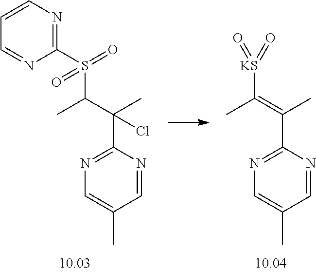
C1(S(C(C(C)(C2=NC=C(C)C=N2)Cl)C)(=O)=O)=NC=CC=N1.[KS](C(=C(C)C1=NC=C(C)C=N1)C)(=O)=O
